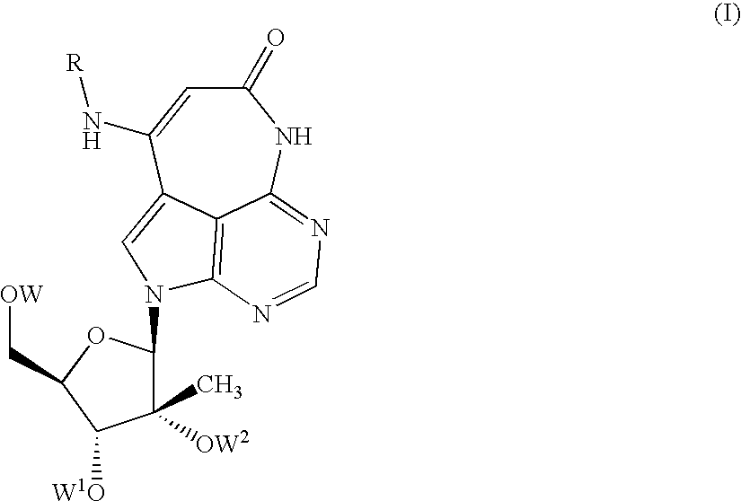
C1(=O)C=C(N[R])C2=CN(C3C(C)([OW2])C([W1O])C(C[OW])O3)C3=C2C(=NC=N3)N1
